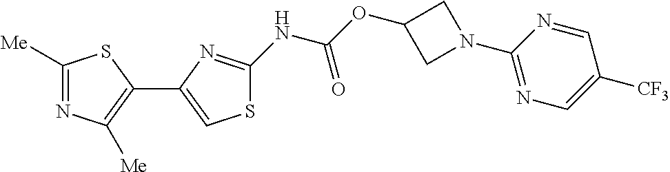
C1([Me])=NC([Me])=C(C2=CSC(NC(OC3CN(C4=NC=C([CF3])C=N4)C3)=O)=N2)S1
